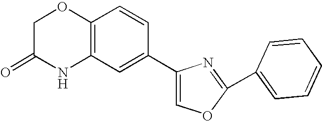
C1C(=O)[N H]C2=C(O1)C=CC(C1=COC(C3=CC=CC=C3)=N1)=C2
